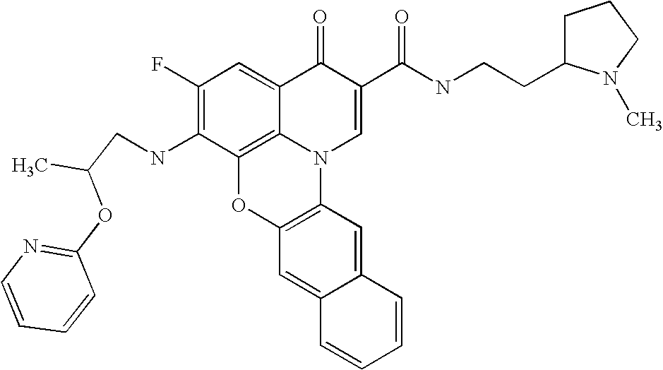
C1(F)=C(NCC(C)OC2=NC=CC=C2)C2=C3C(=C1)C(=O)C(C(NCCC1CCCN1C)=O)=CN3C1=C(O2)C=C2C(=C1)C=CC=C2
